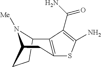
N1([Me])C2C3=C(SC(N)=C3C(N)=O)CC1CC2
